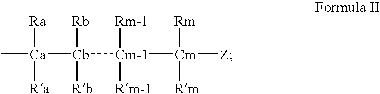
C[Ca]([Ra])([Ra])[Cb]([Rb])([Rb])[Cm-1]([Rm-1])([Rm-1])[Cm]([Rm])([Rm])[Z]
